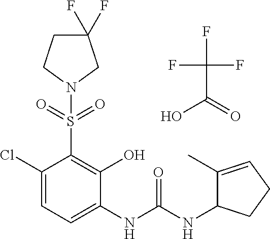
C1(Cl)=CC=C(NC(NC2C(C)=CCC2)=O)C(O)=C1S(=O)(=O)N1CC(F)(F)CC1.FC(F)(F)C(=O)O
